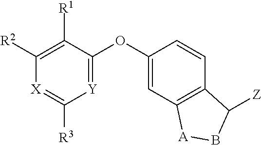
[Y]1=C(OC2=CC3=C(C=C2)C([Z])B[A]3)C([R1])=C([R2])[X]=C1[R3]
